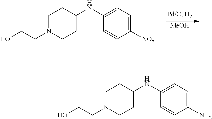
[MeOH].C1([NO2])=CC=C(NC2CCN(CCO)CC2)C=C1.C1(N)=CC=C(NC2CCN(CCO)CC2)C=C1
